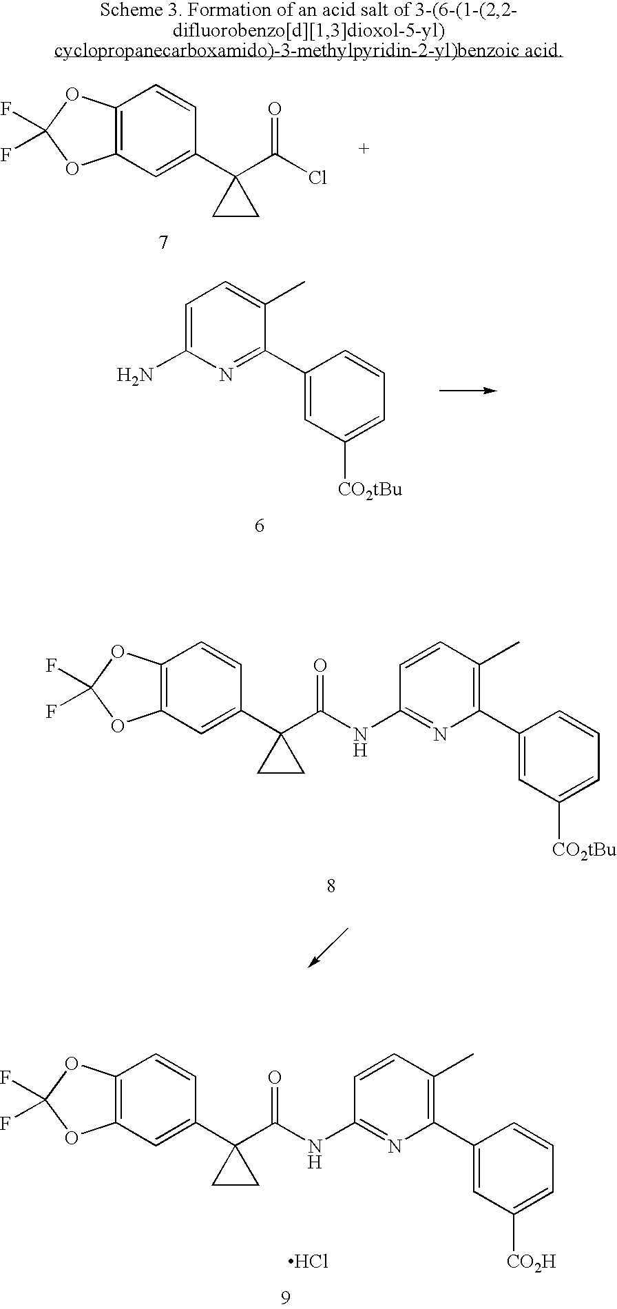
C12=C(C=C(C3(C(Cl)=O)CC3)C=C1)OC(F)(F)O2.NC1=CC=C(C)C(C2=CC([CO2tBu])=CC=C2)=N1.C12=C(C=C(C3(C(NC4=NC(C5=CC([CO2tBu])=CC=C5)=C(C)C=C4)=O)CC3)C=C1)OC(F)(F)O2.C12=C(C=C(C3(C(NC4=NC(C5=CC([CO2H])=CC=C5)=C(C)C=C4)=O)CC3)C=C1)OC(F)(F)O2.Cl
